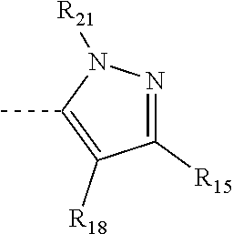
C1(C)=C([R18])C([R15])=NN1[R21]
